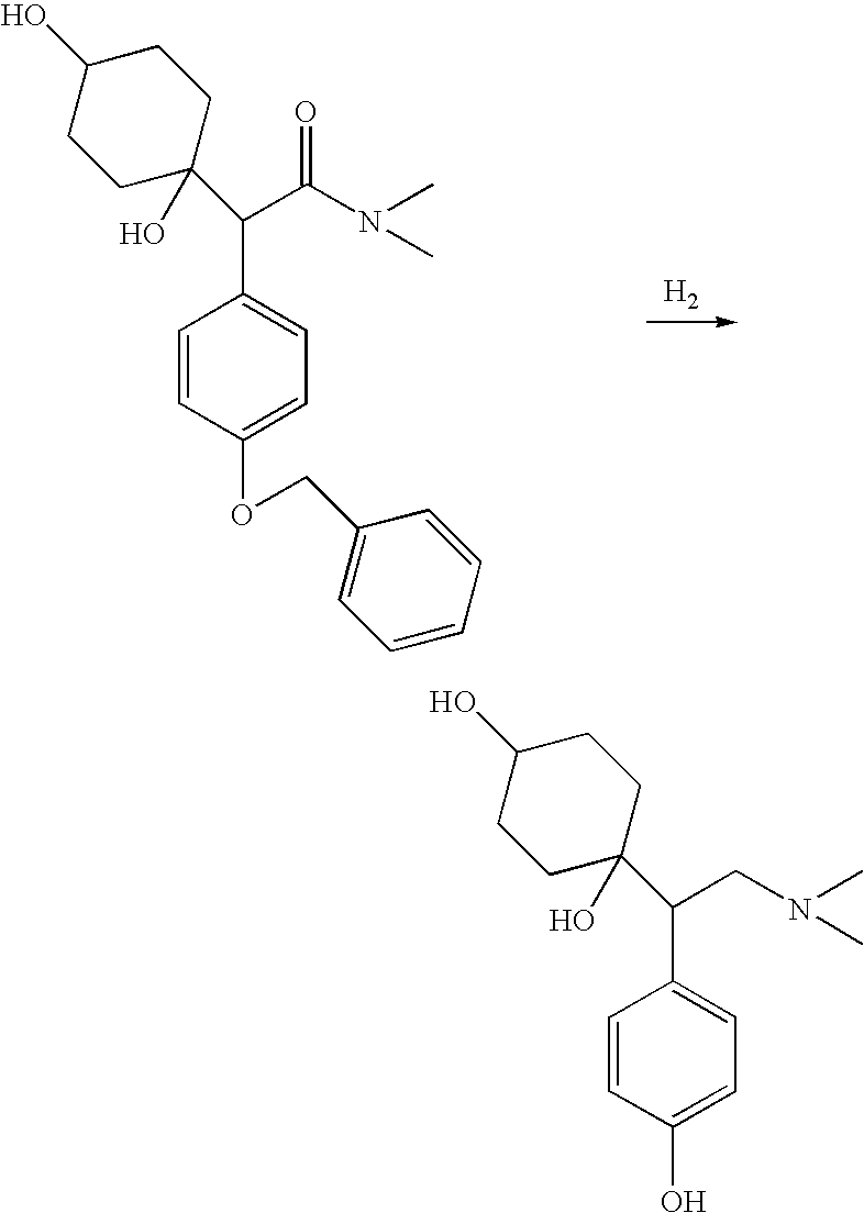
[H2].C1CC(C(C(N(C)C)=O)C2=CC=C(OCC3=CC=CC=C3)C=C2)(O)CCC1O.C1CC(C(CN(C)C)C2=CC=C(O)C=C2)(O)CCC1O
